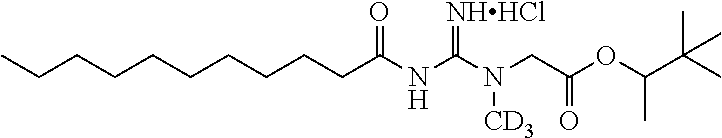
C(CCCCCCC(NC(N(CC(OC(C(C)(C)C)C)=O)[CD3])=[NHHCl])=O)CCC
